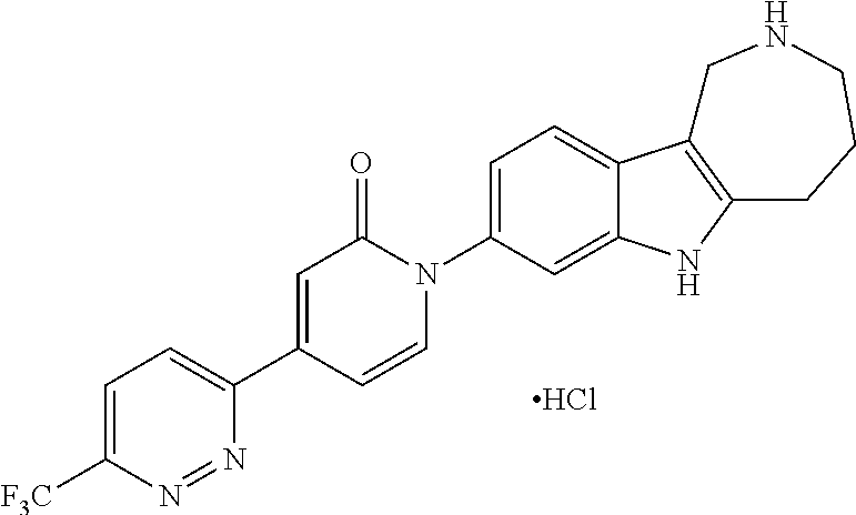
C1=C([F3C])N=NC(C2=CC(=O)N(C3=CC=C4C(=C3)NC3=C4CNCCC3)C=C2)=C1.Cl
